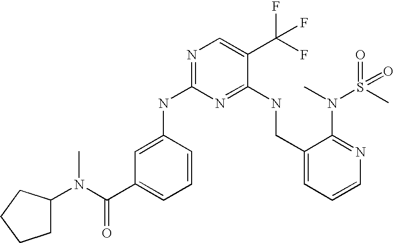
C1(CNC2=NC(NC3=CC(C(N(C)C4CCCC4)=O)=CC=C3)=NC=C2C(F)(F)F)=CC=CN=C1N(C)S(C)(=O)=O
